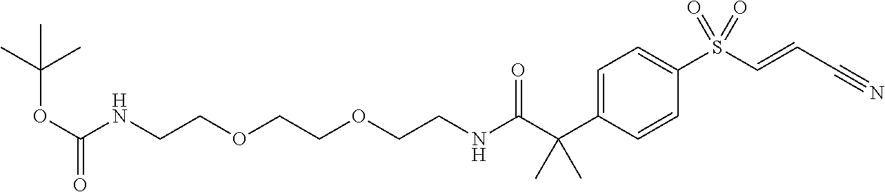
O(CCNC(C(C1=CC=C(S(C=CC#N)(=O)=O)C=C1)(C)C)=O)CCOCCNC(OC(C)(C)C)=O
